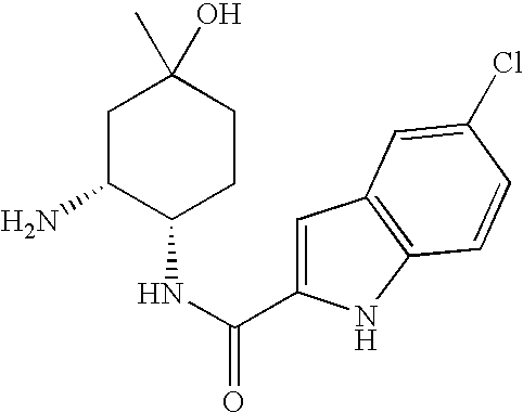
C1C(N)C(NC(=O)C2=CC3=C(N2)C=CC(Cl)=C3)CCC1(O)C
